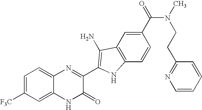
C1=C2C(=CC=C1[F3C])N=C(C1=C(N)C3=C(C=CC(C(=O)N(CCC4=NC=CC=C4)C)=C3)N1)C(=O)N2
